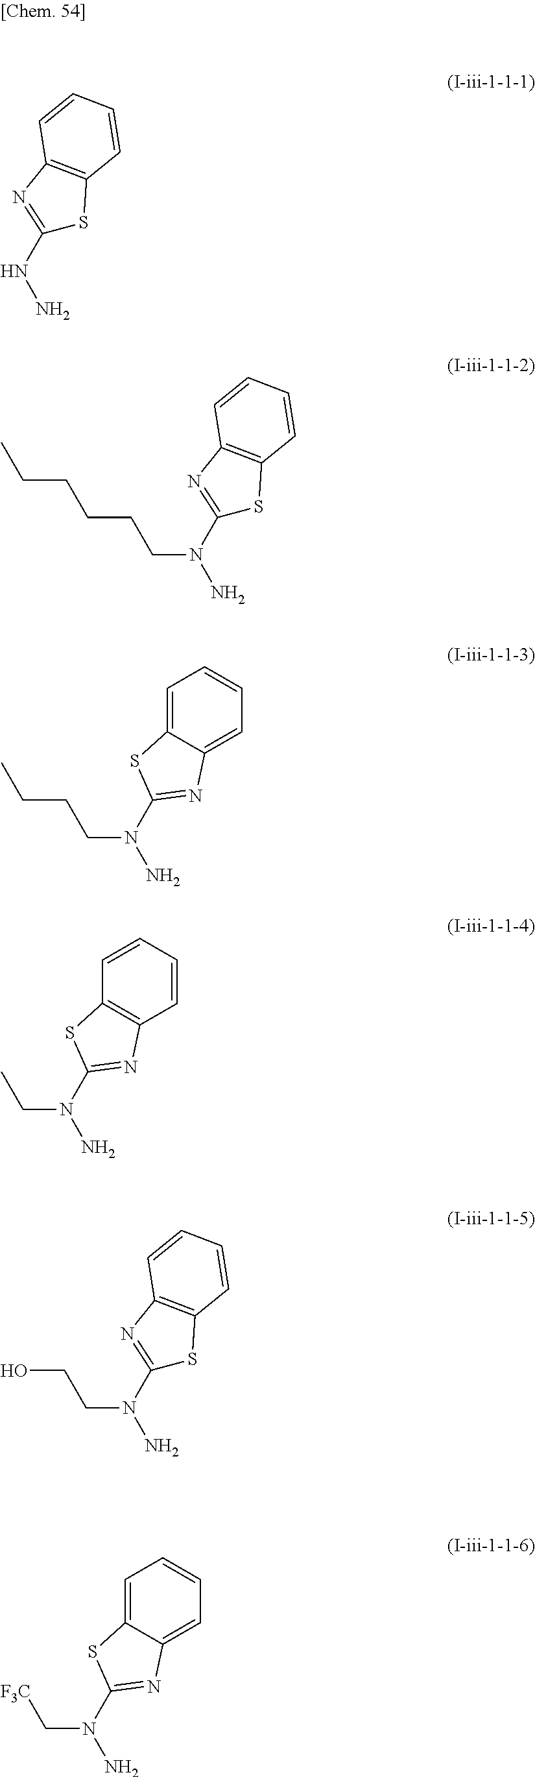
C1(NN)=NC2=C(S1)C=CC=C2.C1(N(N)CCCCCC)=NC2=C(S1)C=CC=C2.C1=C2C(=CC=C1)N=C(N(N)CCCC)S2.C1=CC=CC2=C1SC(N(N)CC)=N2.C1(N(N)CCO)=NC2=C(S1)C=CC=C2.C1=C2C(=CC=C1)N=C(N(N)C[F3C])S2
